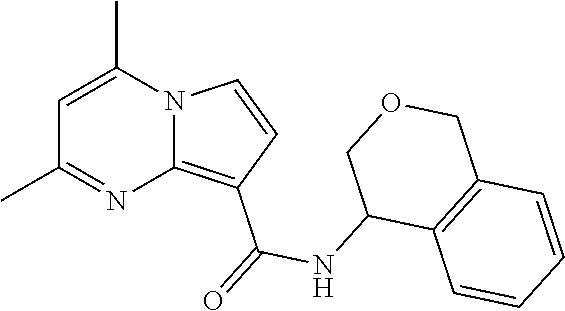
C1=C(C)N2C(=C(C(=O)NC3C4=C(COC3)C=CC=C4)C=C2)N=C1C
